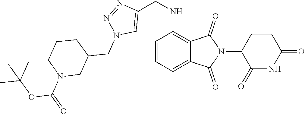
C1=CC=C2C(=C1NCC1=CN(CC3CCCN(C(=O)OC(C)(C)C)C3)N=N1)C(=O)N(C1C(=O)NC(=O)CC1)C2=O
